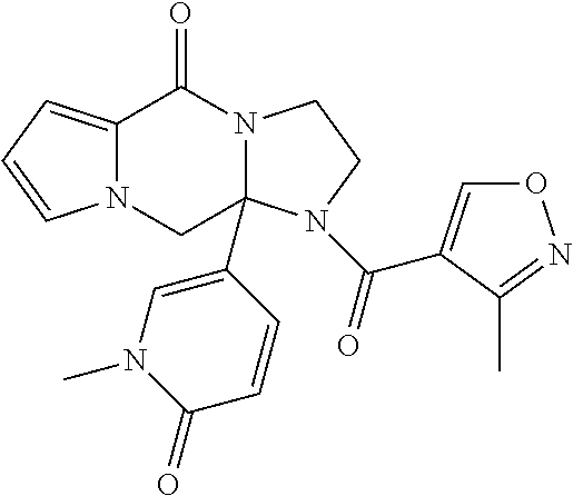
C12=CC=CN1CC1(C3=CN(C)C(=O)C=C3)N(C2=O)CCN1C(=O)C1=CON=C1C
